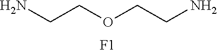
[F1].NCCOCCN
